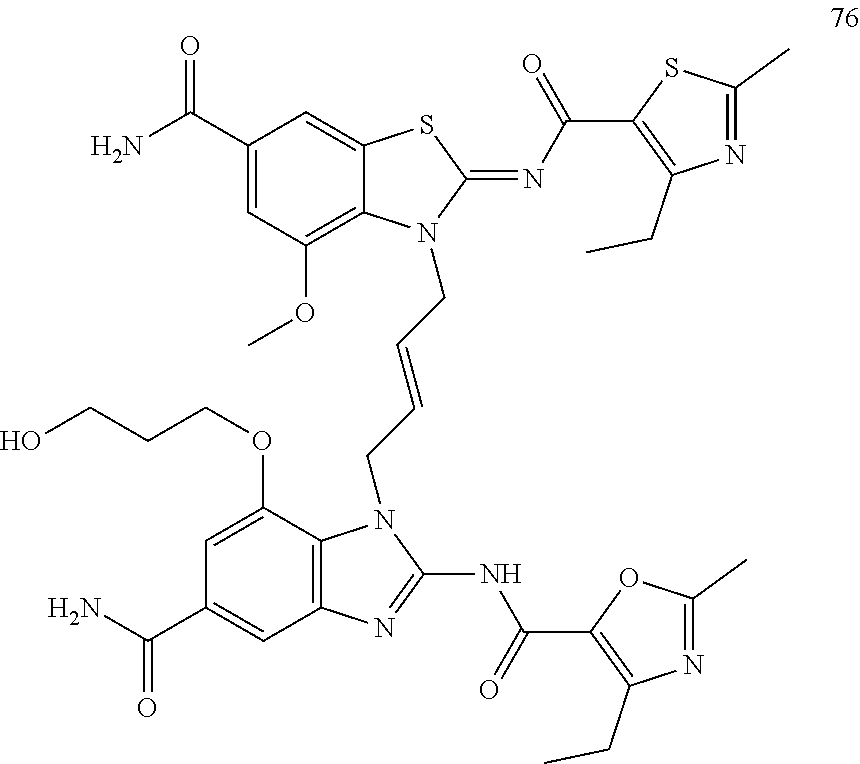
C1(C(N)=O)=CC(OC)=C2C(=C1)SC(=NC(C1=C(CC)N=C(C)S1)=O)N2CC=CCN1C2=C(C=C(C(N)=O)C=C2OCCCO)N=C1NC(C1=C(CC)N=C(C)O1)=O
